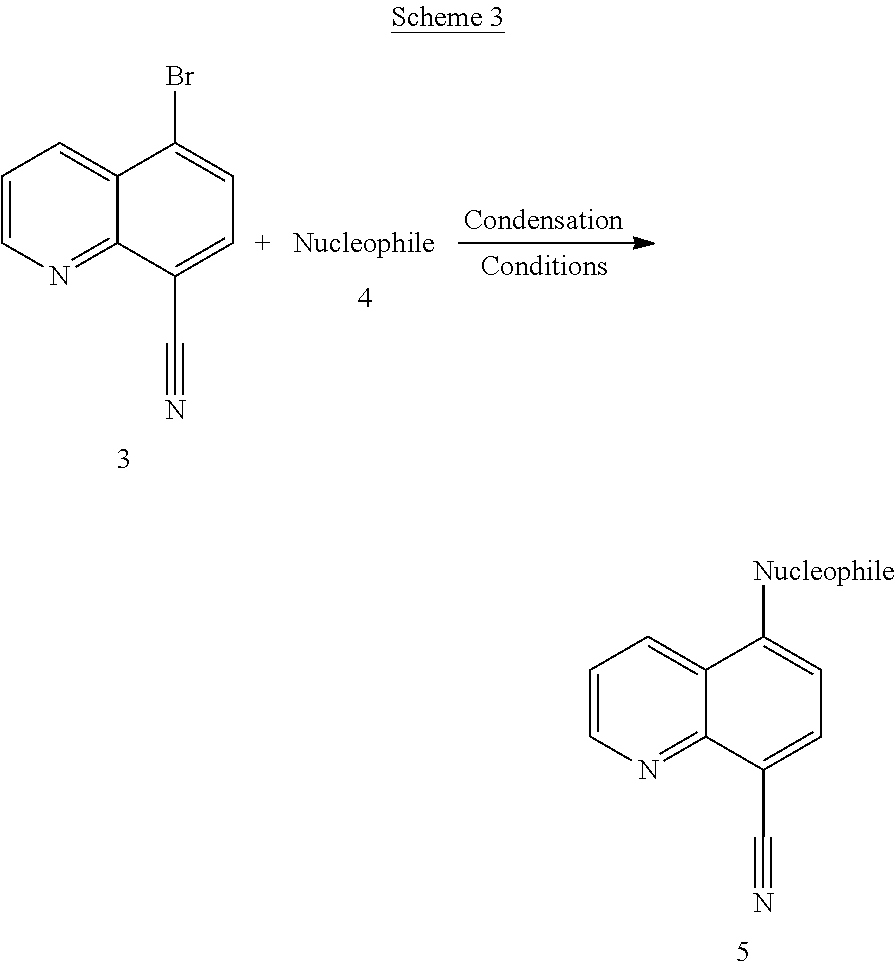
C12=CC=CN=C1C(C#N)=[C+]C=C2Br.C12=CC=CN=C1C(C#N)=CC=C2[Nucleophile]
